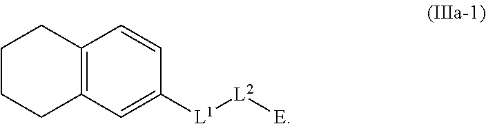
C12=C(C=CC([L1][L2][E])=C1)CCCC2
